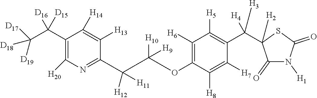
C1(C(C([D18])([D19])[D17])([D16])[D15])=C([H20])N=C(C([H12])([H11])C([H10])(OC2=C([H6])C([H5])=C(C([H3])([H4])C3([H2])C(=O)N([H1])C(=O)S3)C([H7])=C2[H8])[H9])C([H13])=C1[H14]
